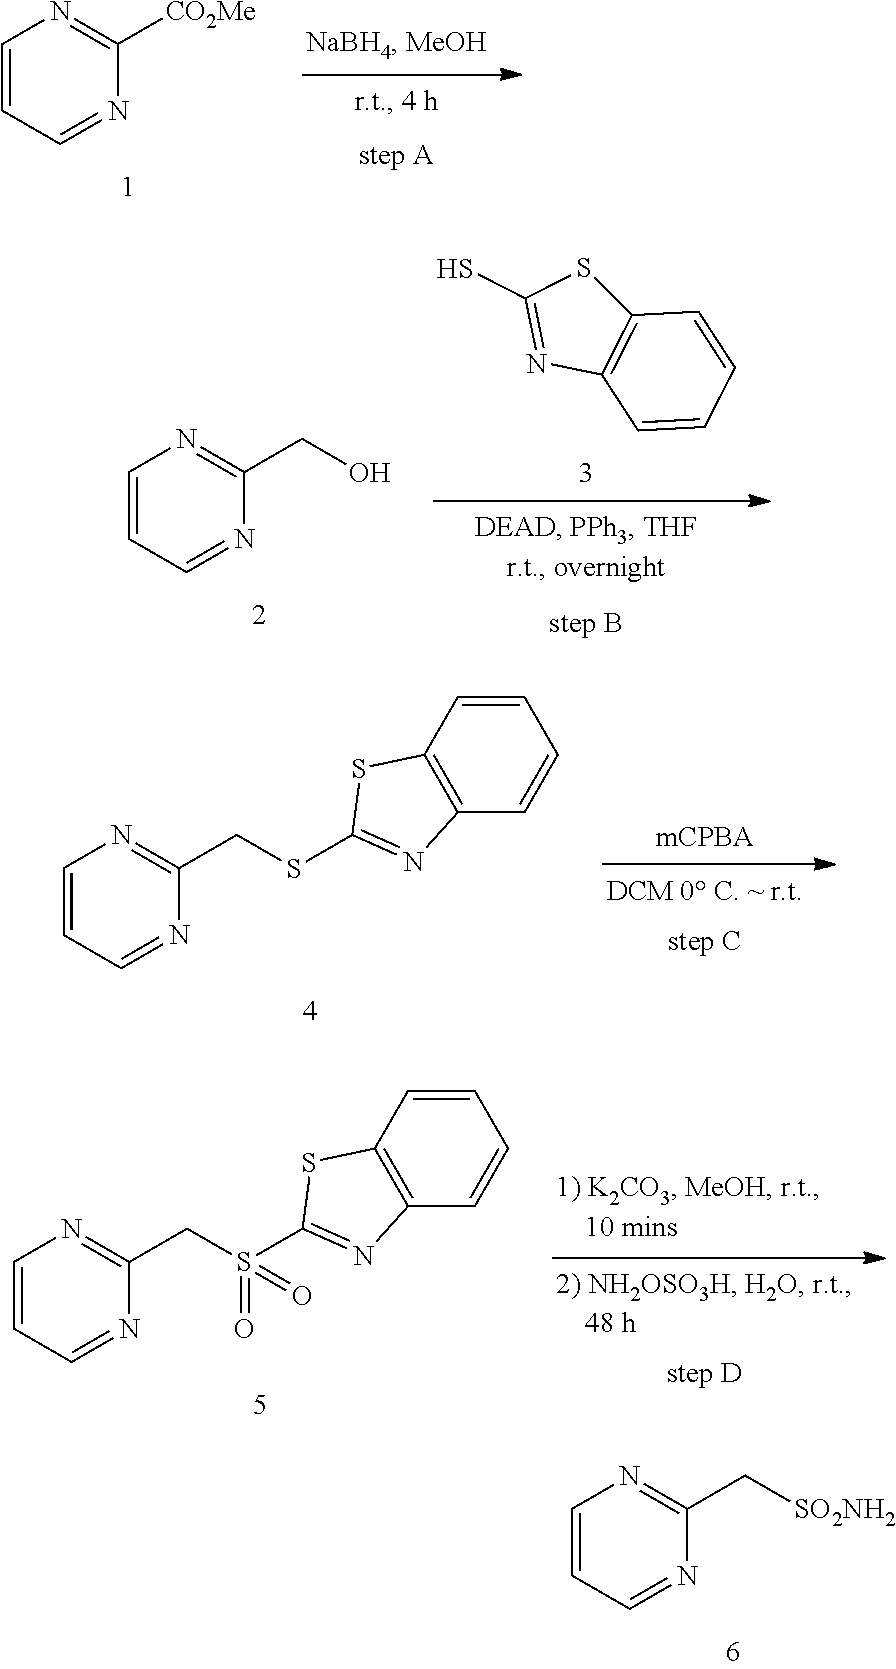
C1=CC=NC([CO2Me])=N1.C1=CC=NC(CSC2=NC3=C(S2)C=CC=C3)=N1.C1=CC=NC(CS(C2=NC3=C(S2)C=CC=C3)(=O)=O)=N1.C1=CC=NC(C[SO2NH2])=N1.C1=CC=NC(CO)=N1.SC1=NC2=C(S1)C=CC=C2
